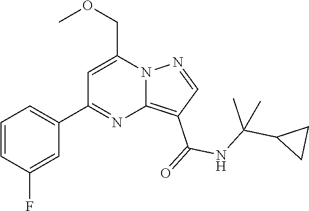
C12=C(C(=O)NC(C3CC3)(C)C)C=NN1C(COC)=CC(C1=CC=CC(F)=C1)=N2
